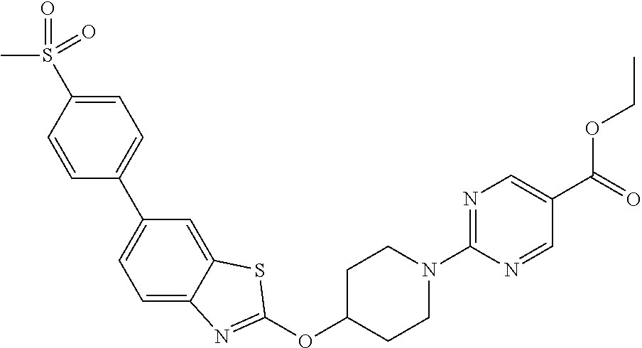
C1=C(S(C)(=O)=O)C=CC(C2=CC=C3C(=C2)SC(OC2CCN(C4=NC=C(C(=O)OCC)C=N4)CC2)=N3)=C1
